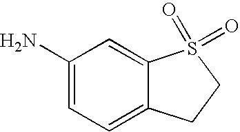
C1(N)=CC=C2C(=C1)S(=O)(=O)CC2
